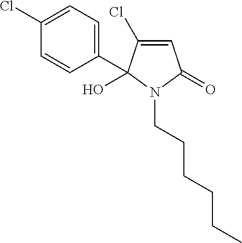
C1=C(Cl)C(O)(C2=CC=C(Cl)C=C2)N(CCCCCC)C1=O
